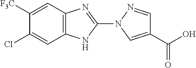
C1([F3C])=CC2=C(C=C1Cl)NC(N1C=C(C(O)=O)C=N1)=N2
